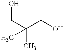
C(O)C(CO)(C)C
